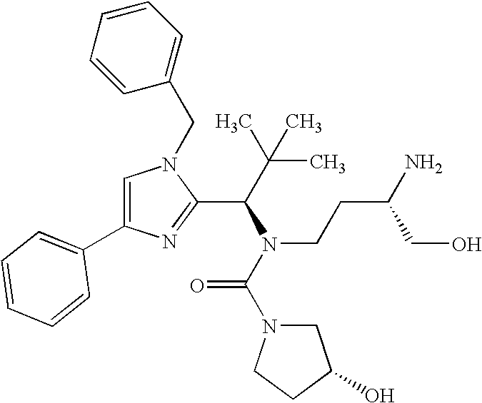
C1=C(C2=CC=CC=C2)N=C(C(C(C)(C)C)N(CCC(N)CO)C(=O)N2CC(O)CC2)N1CC1=CC=CC=C1
